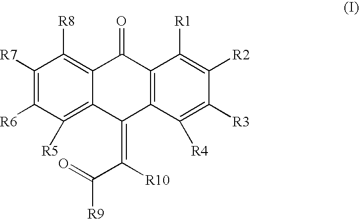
C12=C([R8])C([R7])=C([R6])C([R5])=C1C(=C(C(=O)[R9])[R10])C1=C(C2=O)C([R1])=C([R2])C([R3])=C1[R4]
